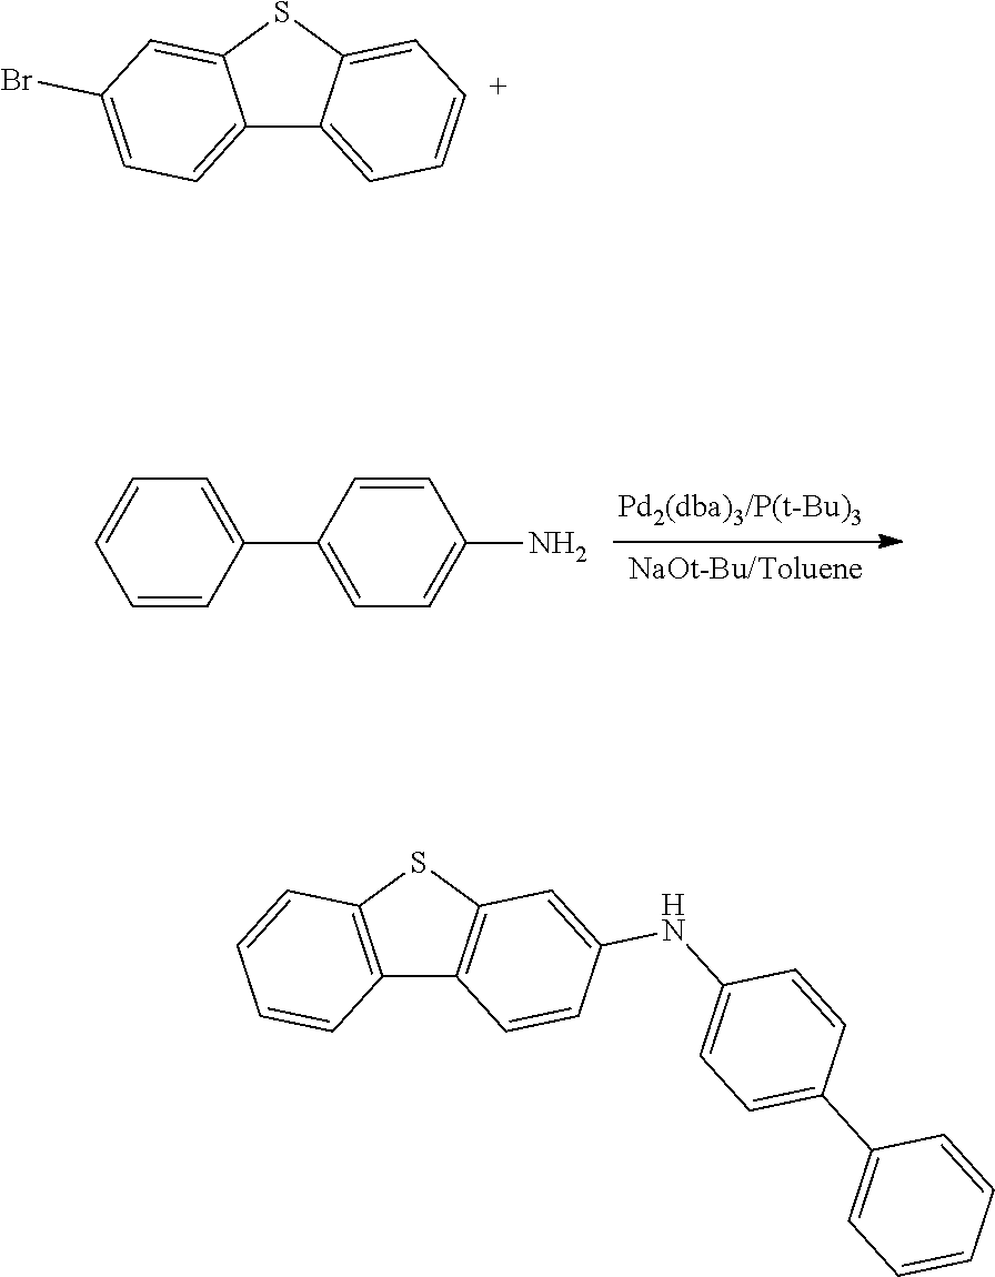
C1=CC(C2=CC=C(N)C=C2)=CC=C1.C12=CC=C(Br)C=C1SC1=C[C+]=CC=C21.C12=C(SC3=C1C=CC(NC1=CC=C(C4=CC=CC=C4)C=C1)=C3)C=CC=C2
